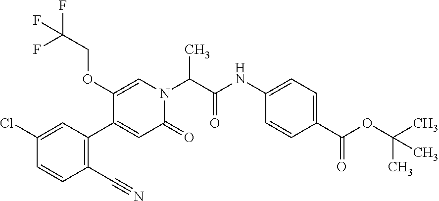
CC(N1C=C(OCC(F)(F)F)C(C2=C(C#N)C=CC(Cl)=C2)=CC1=O)C(NC1=CC=C(C(OC(C)(C)C)=O)C=C1)=O
